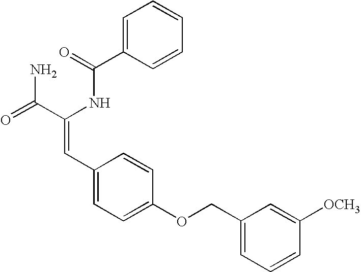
C(=O)(NC(C(=O)N)=CC1=CC=C(OCC2=CC=CC([OCH3])=C2)C=C1)C1=CC=CC=C1
